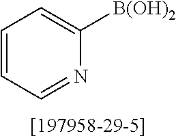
C1=CC=NC([B(OH)2])=C1
